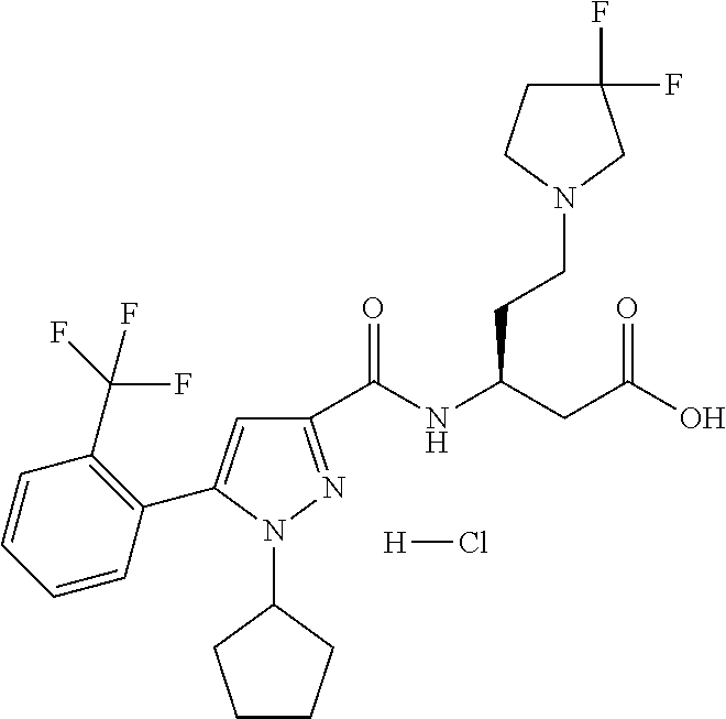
C1(C(NC(CC(O)=O)CCN2CC(F)(F)CC2)=O)=NN(C2CCCC2)C(C2=C(C(F)(F)F)C=CC=C2)=C1.[H]Cl
